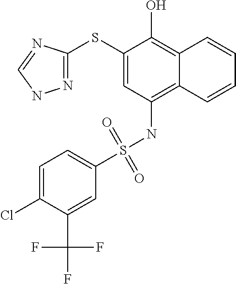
N1=C(SC2=CC(NS(=O)(=O)C3=CC=C(Cl)C(C(F)(F)F)=C3)=C3C(=C2O)C=CC=C3)N=CN1
